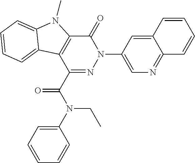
C1(C(N(C2=CC=CC=C2)CC)=O)=NN(C2=CN=C3C(=C2)C=CC=C3)C(=O)C2=C1C1=CC=CC=C1N2C
